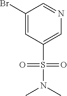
BrC1=CC(S(N(C)C)(=O)=O)=CN=C1
